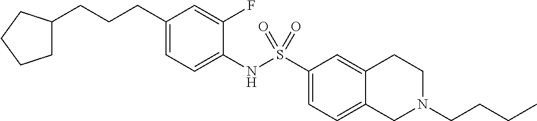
C1(CCCC2CCCC2)=CC=C(NS(C2=CC=C3C(=C2)CCN(CCCC)C3)(=O)=O)C(F)=C1
